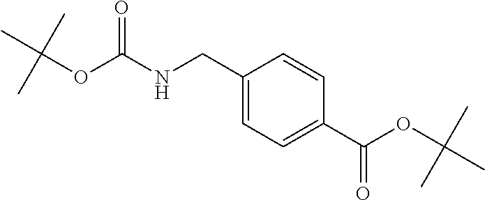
C1(CNC(OC(C)(C)C)=O)=CC=C(C(OC(C)(C)C)=O)C=C1
